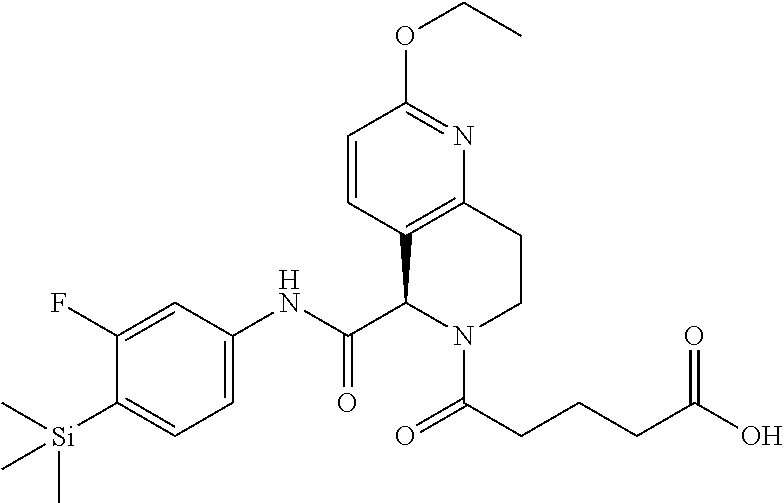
C1=CC2=C(N=C1OCC)CCN(C(CCCC(O)=O)=O)C2C(NC1=CC=C([Si](C)(C)C)C(F)=C1)=O
